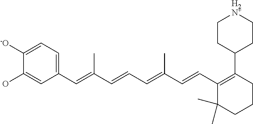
C1(C=C(C=CC=C(C=CC2=C(C3CC[H2N+]CC3)CCCC2(C)C)C)C)=CC=C([-O])C(O)=C1
